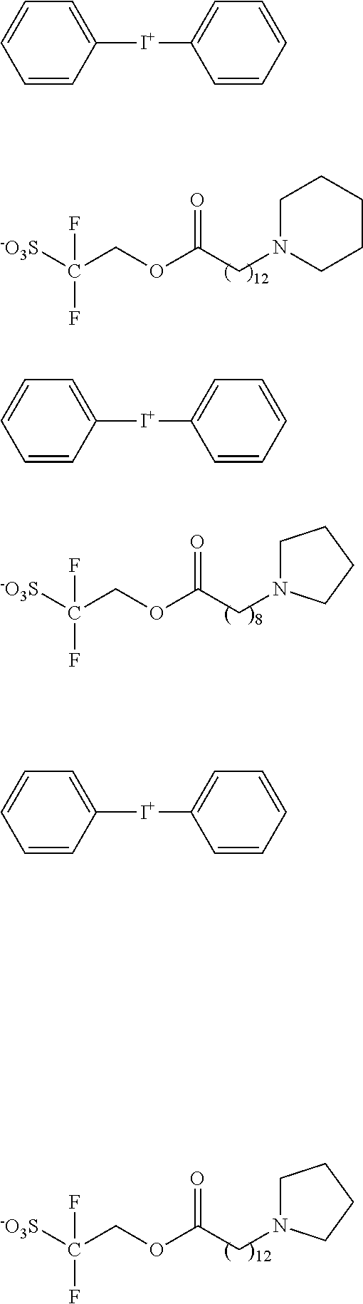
[-O3S]C(COC(CN1CCCCC1)=O)(F)F.[-O3S]C(COC(CN1CCCC1)=O)(F)F.[-O3S]C(COC(CN1CCCC1)=O)(F)F.C1=CC([I+]C2=CC=CC=C2)=CC=C1.C1=CC([I+]C2=CC=CC=C2)=CC=C1.C1=CC([I+]C2=CC=CC=C2)=CC=C1
